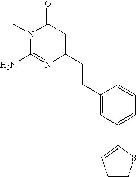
CN1C(N)=NC(CCC2=CC(C3=CC=CS3)=CC=C2)=CC1=O
